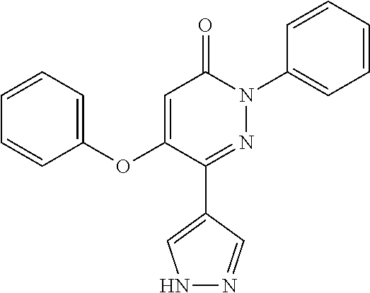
C1=C(OC2=CC=CC=C2)C(C2=CNN=C2)=NN(C2=CC=CC=C2)C1=O
